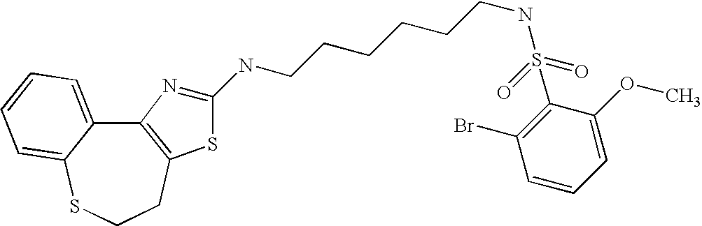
C12=C(CCSC3=CC=CC=C13)SC(NCCCCCCNS(C1=C(Br)C=CC=C1OC)(=O)=O)=N2
